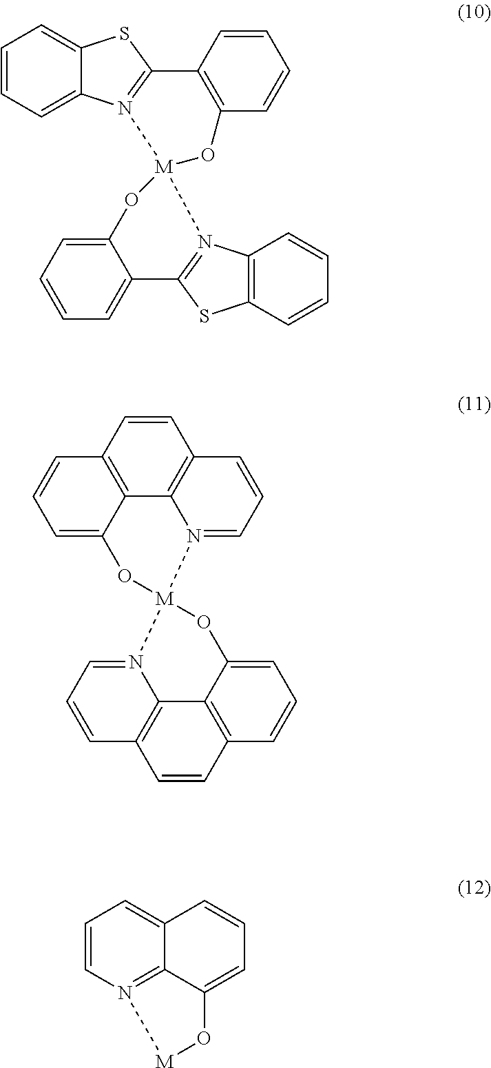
C1=CC=C2C(=C1)SC1=N2[M]2(OC3=C1C=CC=C3)OC1=CC=CC=C1C1=N2C2=C(S1)C=CC=C2.C1=CC2=C3C4=C1C=CC=N4[M]1(OC3=CC=C2)N2=CC=CC3=C2C2=C(C=C3)C=CC=C2O1.C1=CN2=C3C(=C1)C=CC=C3O[M]2
